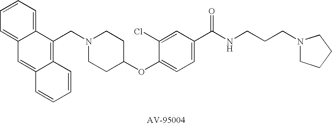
C1=CC=C2C(=C1)C=C1C(=C2CN2CCC(OC3=CC=C(C(NCCCN4CCCC4)=O)C=C3Cl)CC2)C=CC=C1
